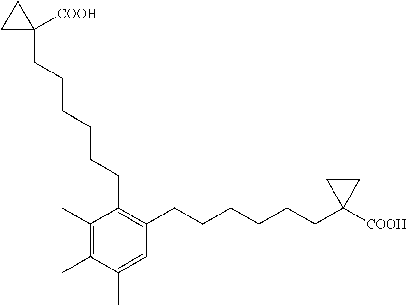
C1(C)=C(C)C(C)=CC(CCCCCCC2([COOH])CC2)=C1CCCCCCC1([COOH])CC1
